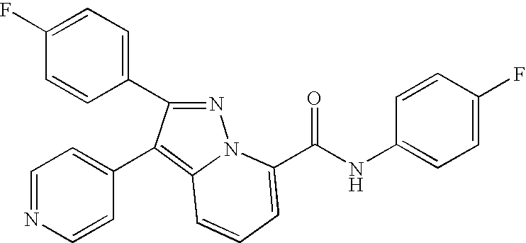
C1(F)=CC=C(C2=NN3C(=C2C2=CC=NC=C2)C=CC=C3C(NC2=CC=C(F)C=C2)=O)C=C1
